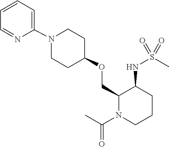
C1(N2CCC(OCC3C(NS(C)(=O)=O)CCCN3C(C)=O)CC2)=CC=CC=N1
